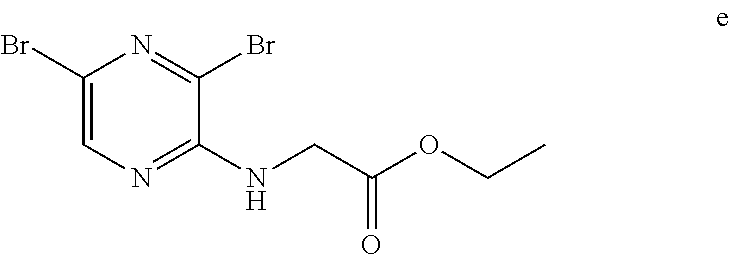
C1(Br)=CN=C(NCC(=O)OCC)C(Br)=N1
